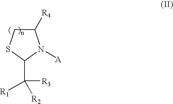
C1([R4])CSC(C([R1])([R2])[R3])N1[A]
